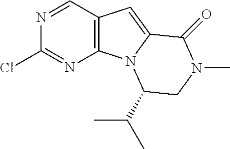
N1=CC2=C(N=C1Cl)N1C(=C2)C(=O)N(C)CC1C(C)C
